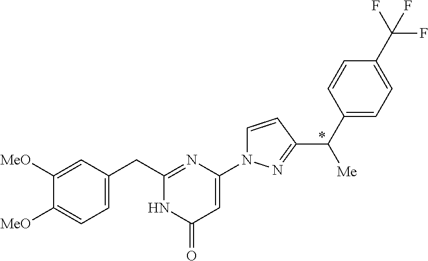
C1(CC2=CC=C([MeO])C([MeO])=C2)=NC(N2C=CC(C([Me])C3=CC=C(C(F)(F)F)C=C3)=N2)=CC(=O)N1
